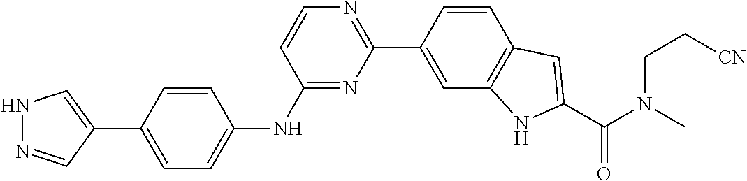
N1N=CC(C2=CC=C(NC3=NC(C4=CC5=C(C=C4)C=C(C(N(C)CC[CN])=O)N5)=NC=C3)C=C2)=C1
